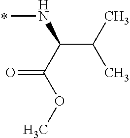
CNC(C(C)C)C(OC)=O
